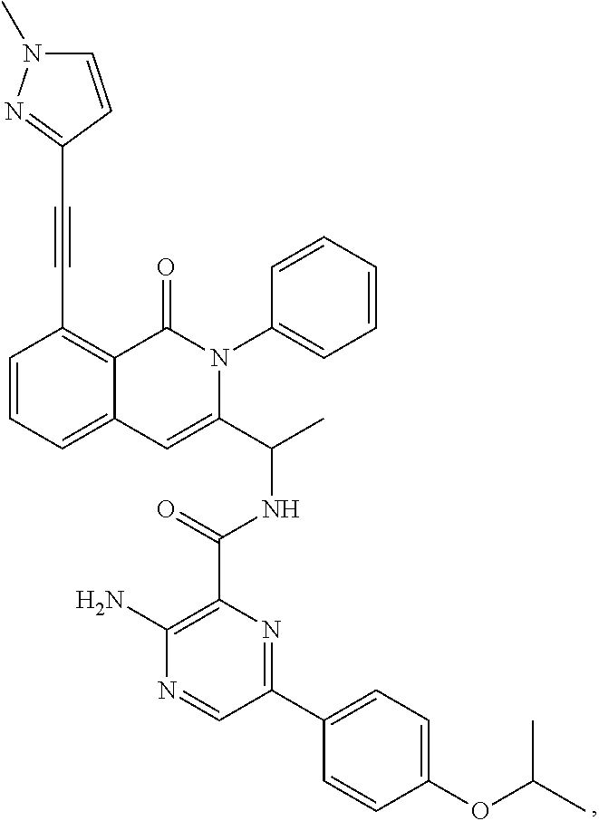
C12=CC=CC(C#CC3=NN(C)C=C3)=C1C(=O)N(C1=CC=CC=C1)C(C(C)NC(C1=C(N)N=CC(C3=CC=C(OC(C)C)C=C3)=N1)=O)=C2
